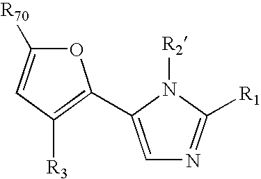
C1=C(C2=C([R3])C=C([R70])O2)N([R2])C([R1])=N1
